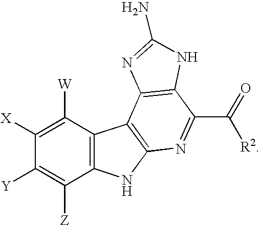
C1([W])=C([X])C([Y])=C([Z])C2=C1C1=C(N2)N=C(C(=O)[R2])C2=C1N=C(N)N2
